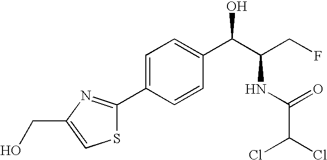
C1=C(C2=NC(CO)=CS2)C=CC(C(C(CF)NC(=O)C(Cl)Cl)O)=C1
